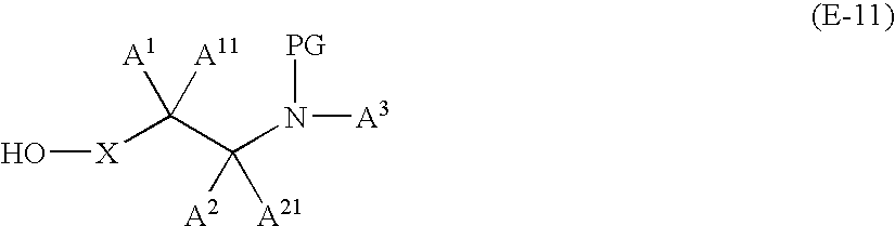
O[X]C(C(N([A3])[PG])([A2])[A21])([A1])[A11]
